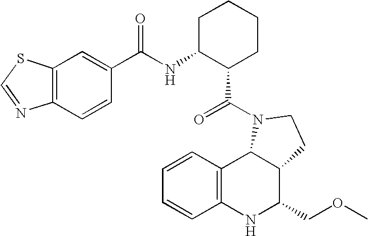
C1=CC2=C(C=C1)NC(COC)C1C2N(C(=O)C2CCCCC2NC(=O)C2=CC3=C(C=C2)N=CS3)CC1
